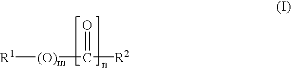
[R1][(O)m]C([R2])=O
